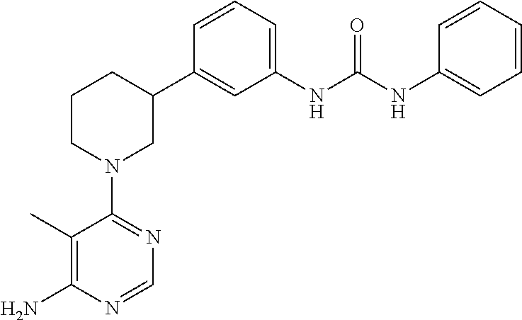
C1(C)=C(N)N=CN=C1N1CC(C2=CC(NC(NC3=CC=CC=C3)=O)=CC=C2)CCC1
